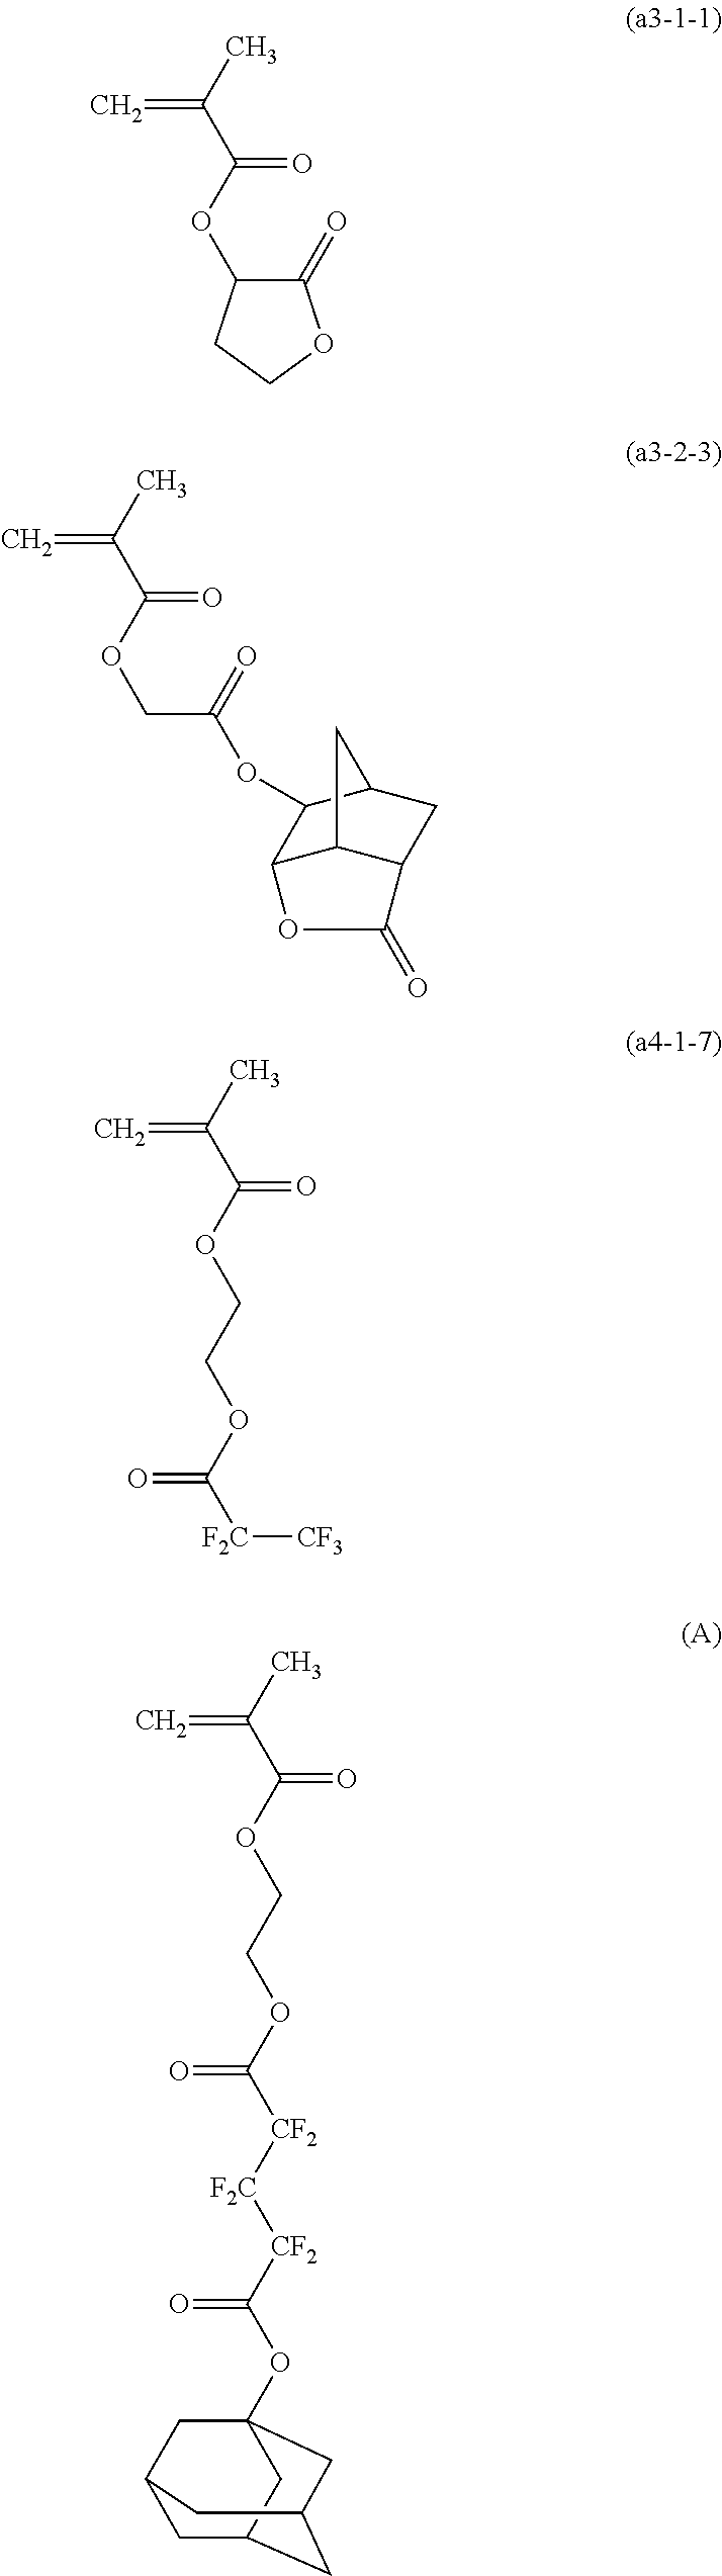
CC(C(OC1C(=O)OCC1)=O)=C.CC(C(OCC(=O)OC1C2C3C(CC1C3)C(=O)O2)=O)=C.CC(C(OCCOC([F2C][CF3])=O)=O)=C.CC(C(OCCOC([CF2][F2C][CF2]C(OC12CC3CC(CC(C1)C3)C2)=O)=O)=O)=C
